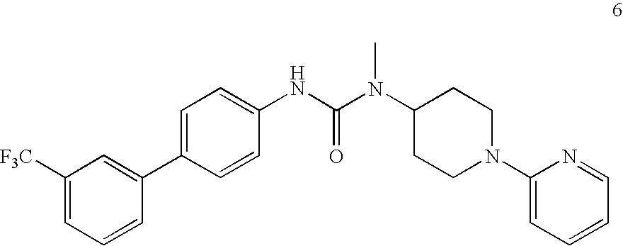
C1([F3C])=CC=CC(C2=CC=C(NC(=O)N(C3CCN(C4=CC=CC=N4)CC3)C)C=C2)=C1
